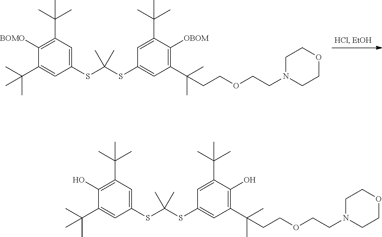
C1(C(C)(C)C)=CC(SC(SC2=CC(C(C)(C)CCOCCN3CCOCC3)=C([OBOM])C(C(C)(C)C)=C2)(C)C)=CC(C(C)(C)C)=C1[BOMO].C1(C(C)(C)C)=CC(SC(SC2=CC(C(C)(C)CCOCCN3CCOCC3)=C(O)C(C(C)(C)C)=C2)(C)C)=CC(C(C)(C)C)=C1O
